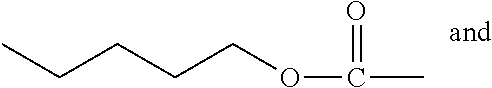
CCCCCOC(=O)C
